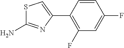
C1(F)=C(C2=CSC(N)=N2)C=CC(F)=C1
